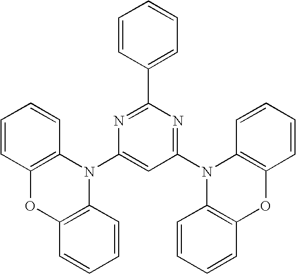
N1=C(C2=CC=CC=C2)N=C(N2C3=C(OC4=C2C=CC=C4)C=CC=C3)C=C1N1C2=C(OC3=C1C=CC=C3)C=CC=C2
